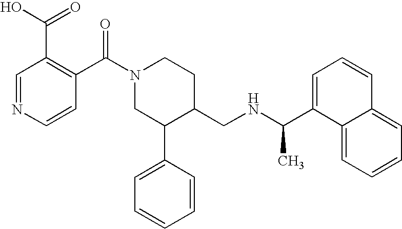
C1(C(N2CC(C3=CC=CC=C3)C(CNC(C3=CC=CC4=CC=CC=C34)C)CC2)=O)=C(C(O)=O)C=NC=C1
